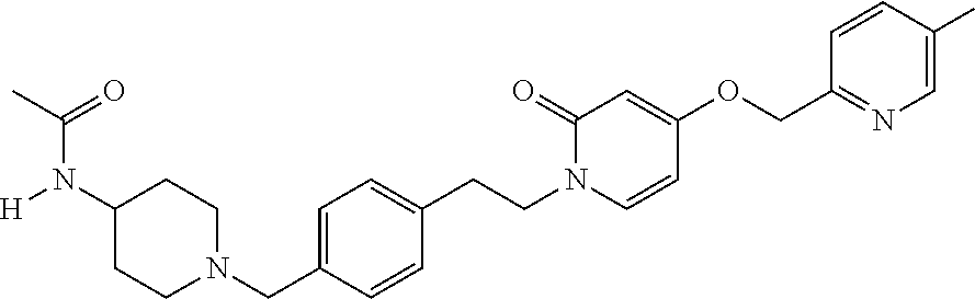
C1N(CC2=CC=C(CCN3C(=O)C=C(OCC4=NC=C(C)C=C4)C=C3)C=C2)CCC(N(C(C)=O)[H])C1
